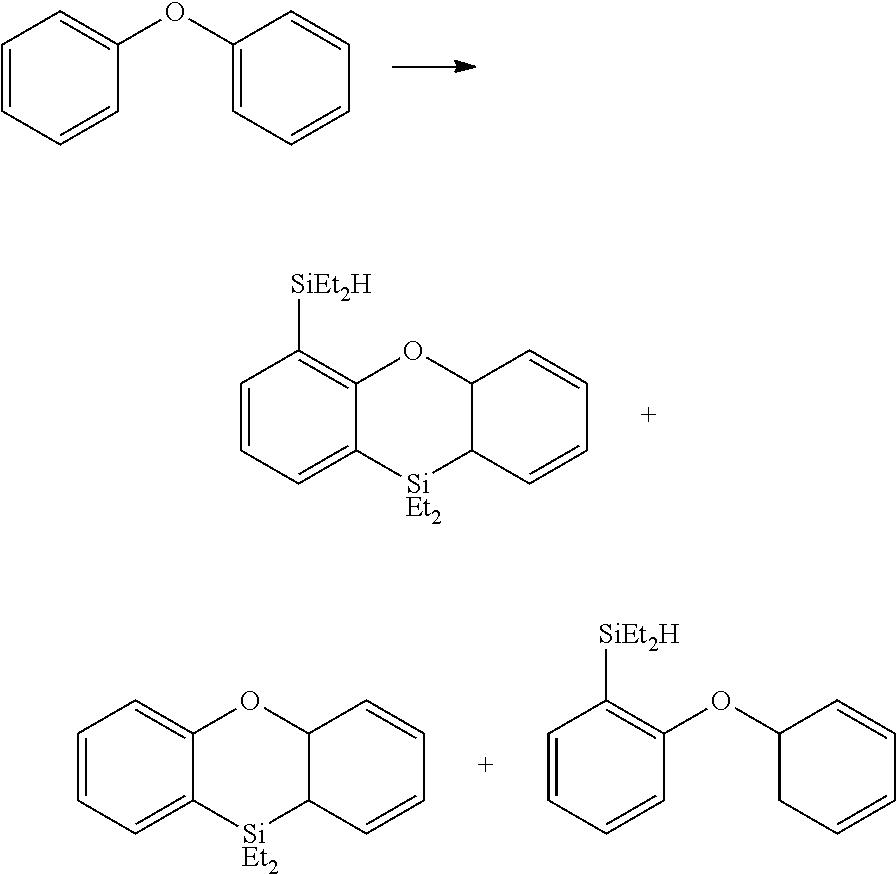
C1=CC=CC(OC2=CC=CC=C2)=C1.C1=CC=C2C(=C1)OC1C(C=CC=C1)[SiEt2]2.C1=CC=CC(OC2CC=CC=C2)=C1[SiEt2H].C1=CC=C2C(=C1[SiEt2H])OC1C(C=CC=C1)[SiEt2]2
